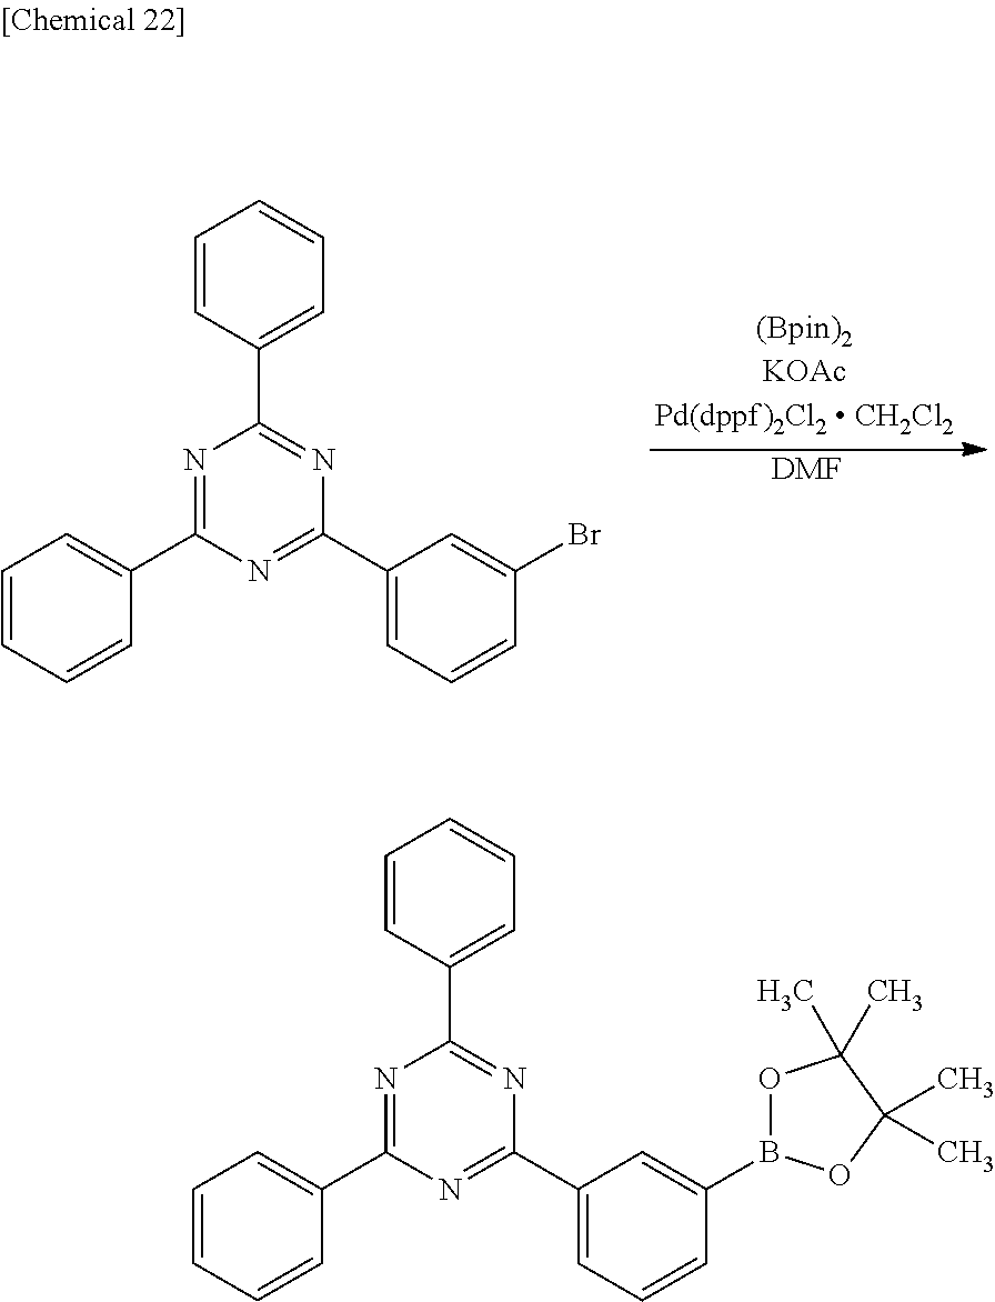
[DMF].C1=CC(C2=NC(C3=CC=CC(Br)=C3)=NC(C3=CC=CC=C3)=N2)=CC=C1.C1=CC(C2=NC(C3=CC=CC(B4OC(C)(C)C(C)(C)O4)=C3)=NC(C3=CC=CC=C3)=N2)=CC=C1
